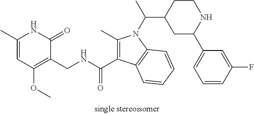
C1(C)=CC(OC)=C(CNC(C2=C(C)N(C(C)C3CCNC(C4=CC=CC(F)=C4)C3)C3=C2C=CC=C3)=O)C(=O)N1
